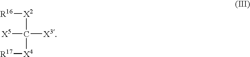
C([X2][R16])([X4][R17])([X3])[X5]
